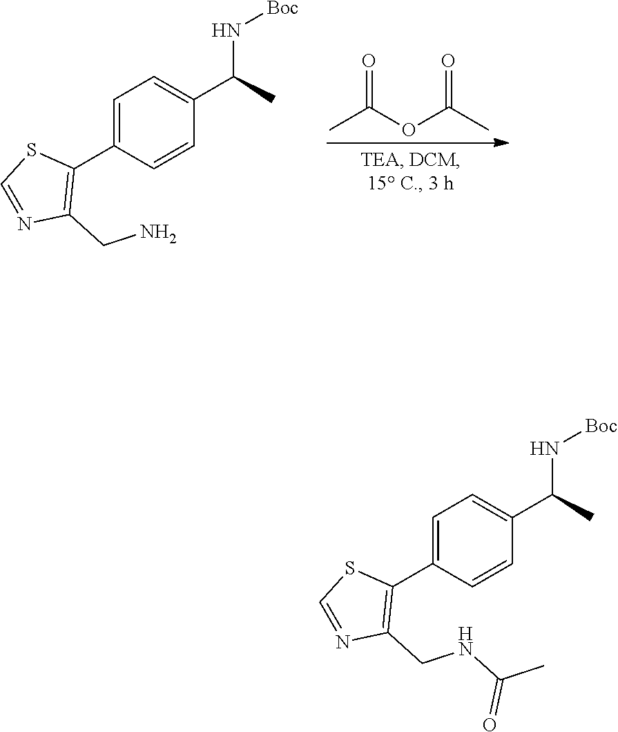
CC(OC(C)=O)=O.C1=C(C2=C(CN)N=CS2)C=CC(C(N[Boc])C)=C1.C1=C(C2=C(CNC(=O)C)N=CS2)C=CC(C(N[Boc])C)=C1
